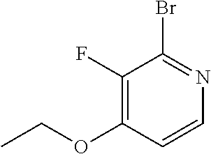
C1(F)=C(OCC)C=CN=C1Br
